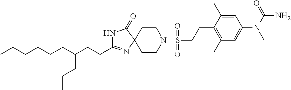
C1CN(S(=O)(=O)CCC2=C(C)C=C(N(C)C(=O)N)C=C2C)CCC12N=C(CCC(CCCCCC)CCC)NC2=O
